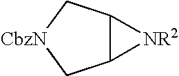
C12C([NR2]1)C[CbzN]C2
